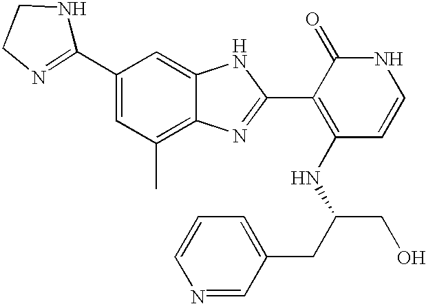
C1(C2=CC(C)=C3C(=C2)NC(C2=C(NC(CO)CC4=CC=CN=C4)C=CNC2=O)=N3)=NCCN1
